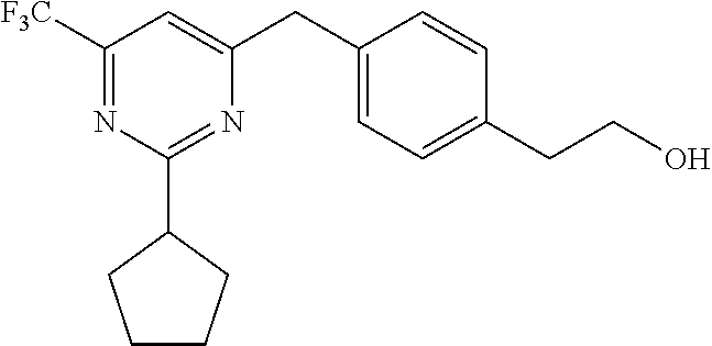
C1([F3C])=NC(C2CCCC2)=NC(CC2=CC=C(CCO)C=C2)=C1
